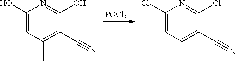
C1(O)=CC(C)=C(C#N)C(O)=N1.C1(Cl)=CC(C)=C(C#N)C(Cl)=N1.[POCl3]
